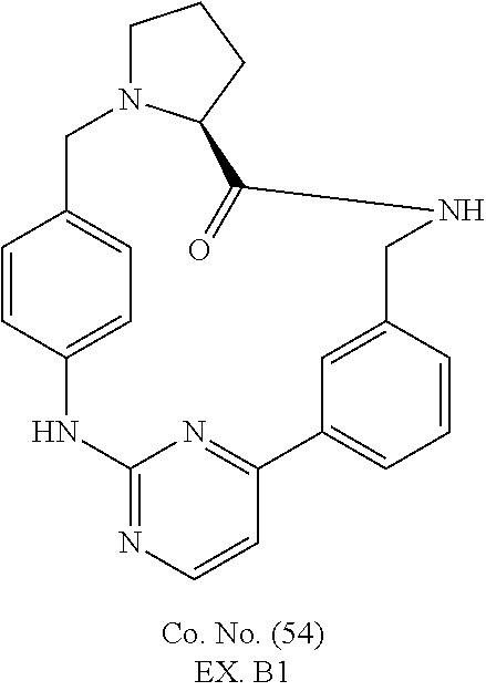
N1C2=NC=CC(=N2)C2=CC=CC(=C2)CNC(=O)C2N(CC3=CC=C1C=C3)CCC2
